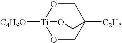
C1O[Ti]2([C4H9O])OCC1([C2H5])CO2
